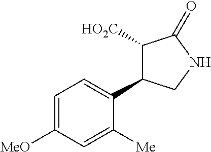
C1([HO2C])C(C2=CC=C([MeO])C=C2[Me])CNC1=O
